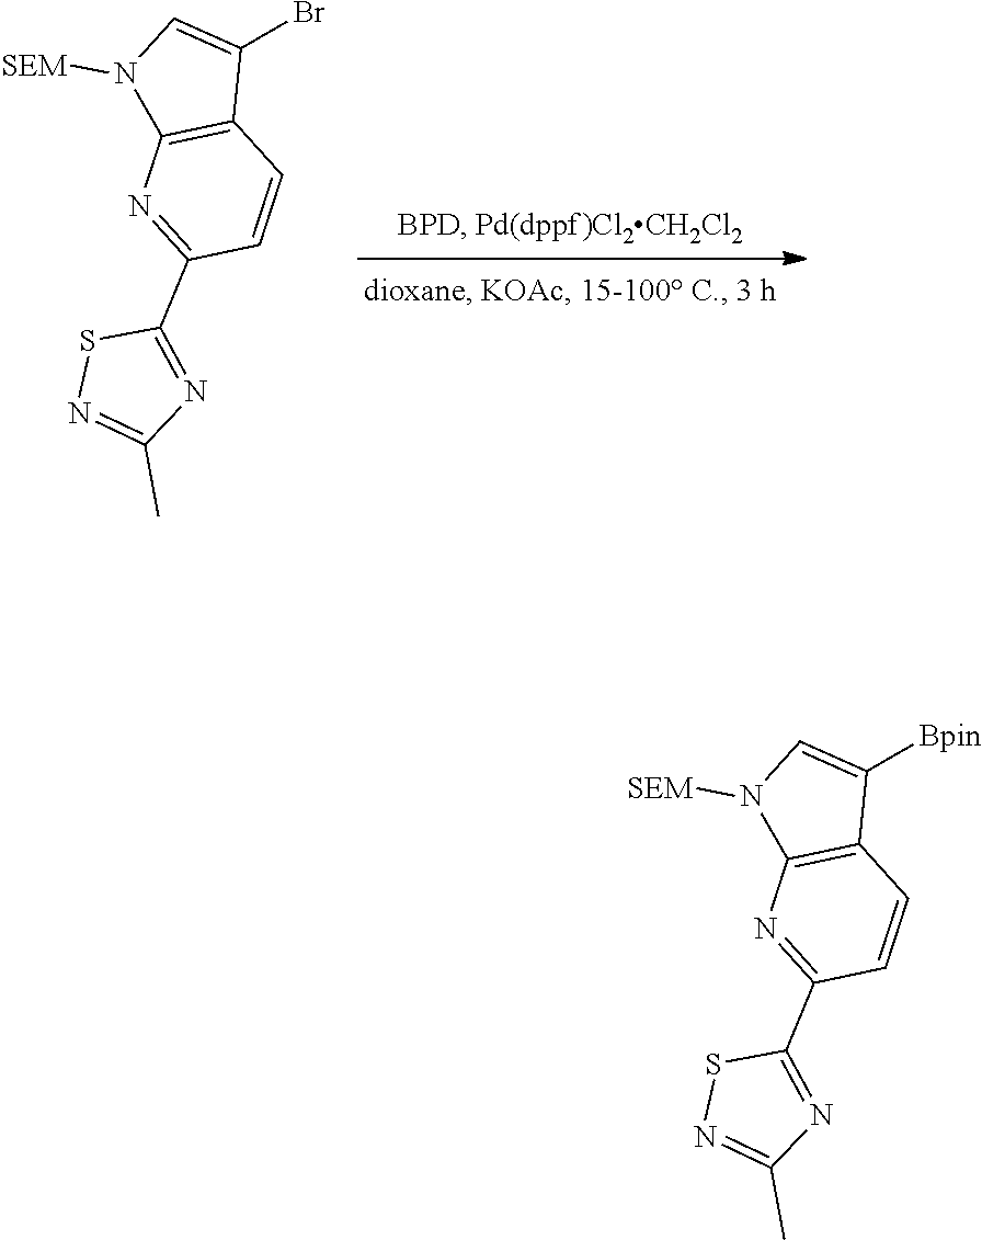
C1(Br)=CN([SEM])C2=C1C=CC(C1=NC(C)=NS1)=N2.C1([Bpin])=CN([SEM])C2=C1C=CC(C1=NC(C)=NS1)=N2
